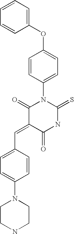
C1(OC2=CC=C(N3C(=O)C(=CC4=CC=C(N5CCNCC5)C=C4)C(=O)NC3=S)C=C2)=CC=CC=C1
